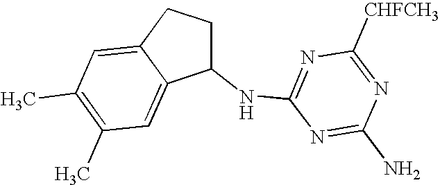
C1(NC2=NC([CHFCH3])=NC(N)=N2)CCC2=CC(C)=C(C)C=C12
